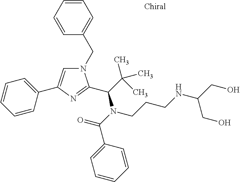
N1(CC2=CC=CC=C2)C=C(C2=CC=CC=C2)N=C1C(N(C(=O)C1=CC=CC=C1)CCCNC(CO)CO)C(C)(C)C
